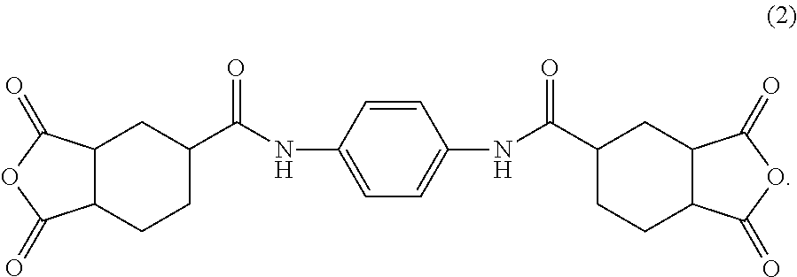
N(C1=CC=C(NC(=O)C2CCC3C(C2)C(=O)OC3=O)C=C1)C(=O)C1CCC2C(C1)C(=O)OC2=O
